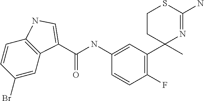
C1=C(NC(=O)C2=CNC3=C2C=C(Br)C=C3)C=CC(F)=C1C1(C)N=C(N)SCC1
